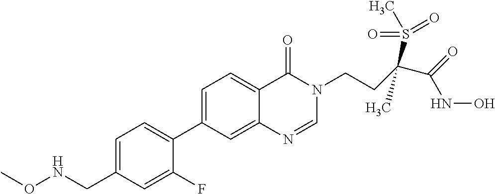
C1=C(CNOC)C=C(F)C(C2=CC=C3C(=C2)N=CN(CCC(C(=O)NO)(S(=O)(=O)C)C)C3=O)=C1
